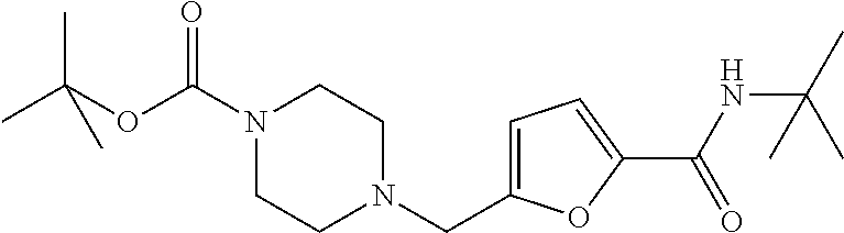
CC(OC(N1CCN(CC2=CC=C(C(=O)NC(C)(C)C)O2)CC1)=O)(C)C
